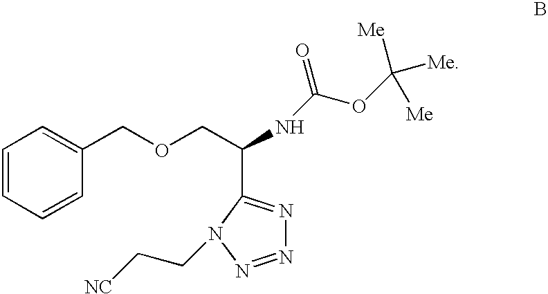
C1=CC=CC(COCC(NC(OC([Me])([Me])[Me])=O)C2=NN=NN2CC[NC])=C1
